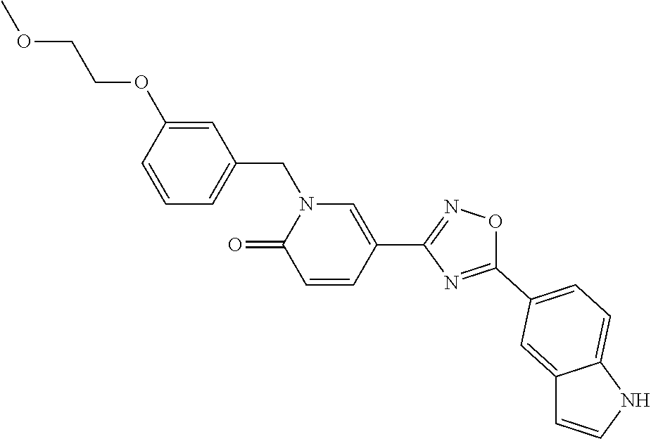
C1=CC(OCCOC)=CC(CN2C(=O)C=CC(C3=NOC(C4=CC=C5C(=C4)C=CN5)=N3)=C2)=C1
